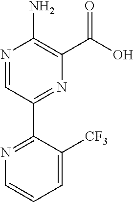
N1=CC(C2=NC=CC=C2[CF3])=NC(C(O)=O)=C1N
